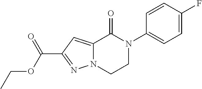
N12C(=CC(C(=O)OCC)=N1)C(=O)N(C1=CC=C(F)C=C1)CC2
